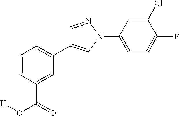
C1=CC=C(C2=CN(C3=CC=C(F)C(Cl)=C3)N=C2)C=C1C(O[H])=O
